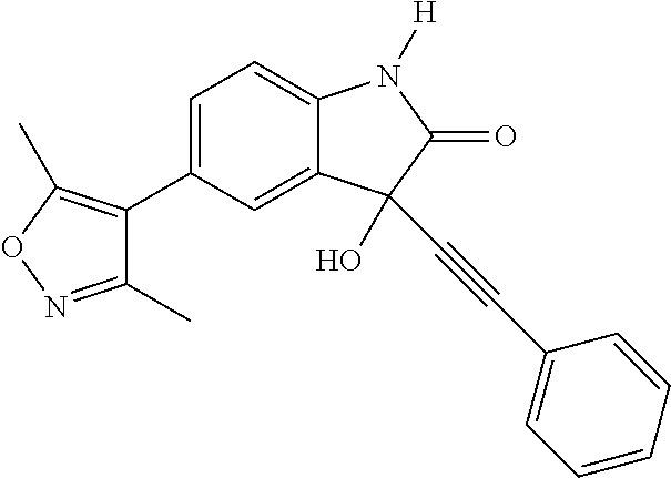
C1(C)=NOC(C)=C1C1=CC=C2C(=C1)C(O)(C#CC1=CC=CC=C1)C(=O)N2[H]
